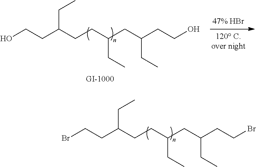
BrCCC(CCC(CC(CCBr)CC)CC)CC.OCCC(CCC(CC(CCO)CC)CC)CC
